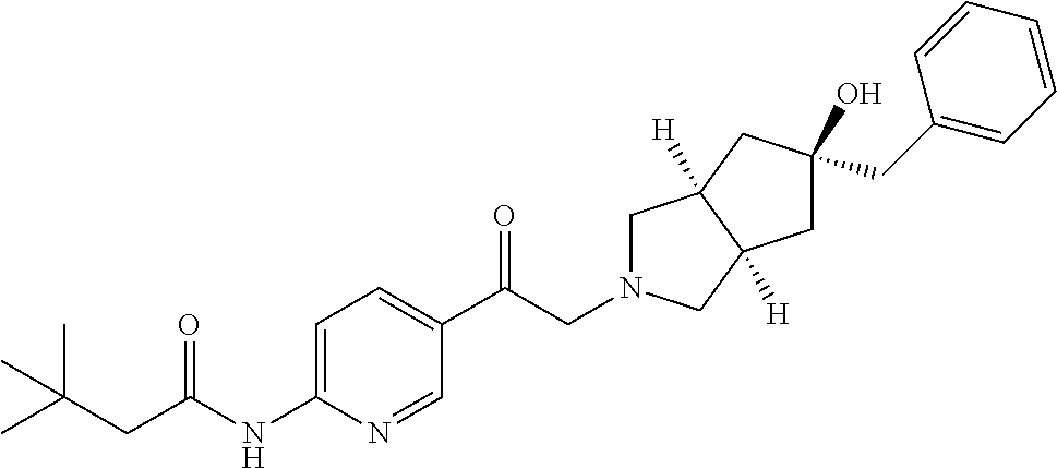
C1N(CC(C2=CC=C(NC(CC(C)(C)C)=O)N=C2)=O)CC2([H])C1([H])CC(CC1=CC=CC=C1)(O)C2
